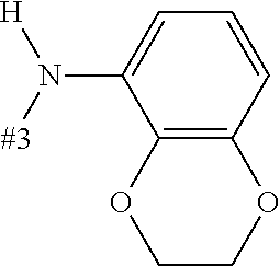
C12=C(C=CC=C1N([#3])[H])OCCO2
